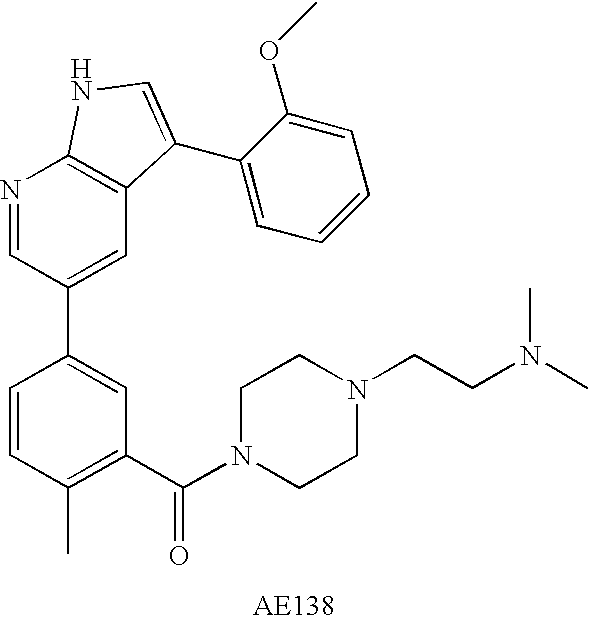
C1(C(N2CCN(CCN(C)C)CC2)=O)=C(C)C=CC(C2=CC3=C(N=C2)NC=C3C2=CC=CC=C2OC)=C1
